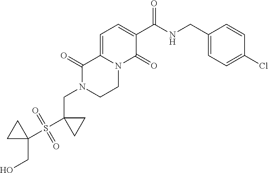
C1(C(NCC2=CC=C(Cl)C=C2)=O)=CC=C2N(C1=O)CCN(CC1(S(C3(CO)CC3)(=O)=O)CC1)C2=O
